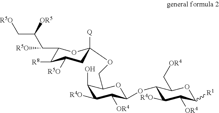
C1(C(C(C[R5O])[OR5])[R5O])C([R8])C([R5O])CC([Q])(OCC2C(O)C([R4O])C([OR4])C(OC3C([R4O])C([OR4])C([R1])OC3C[OR4])O2)O1
